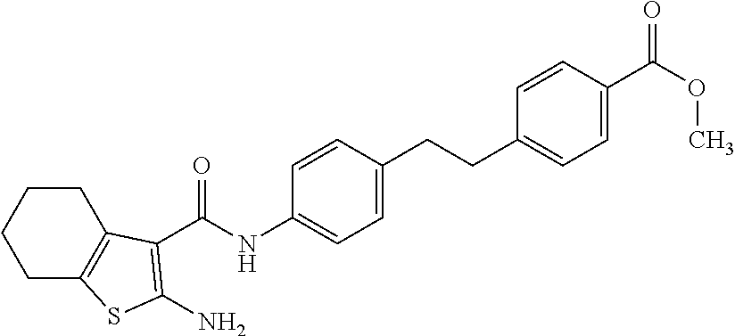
C(NC1=CC=C(CCC2=CC=C(C(OC)=O)C=C2)C=C1)(=O)C1=C(N)SC2=C1CCCC2
